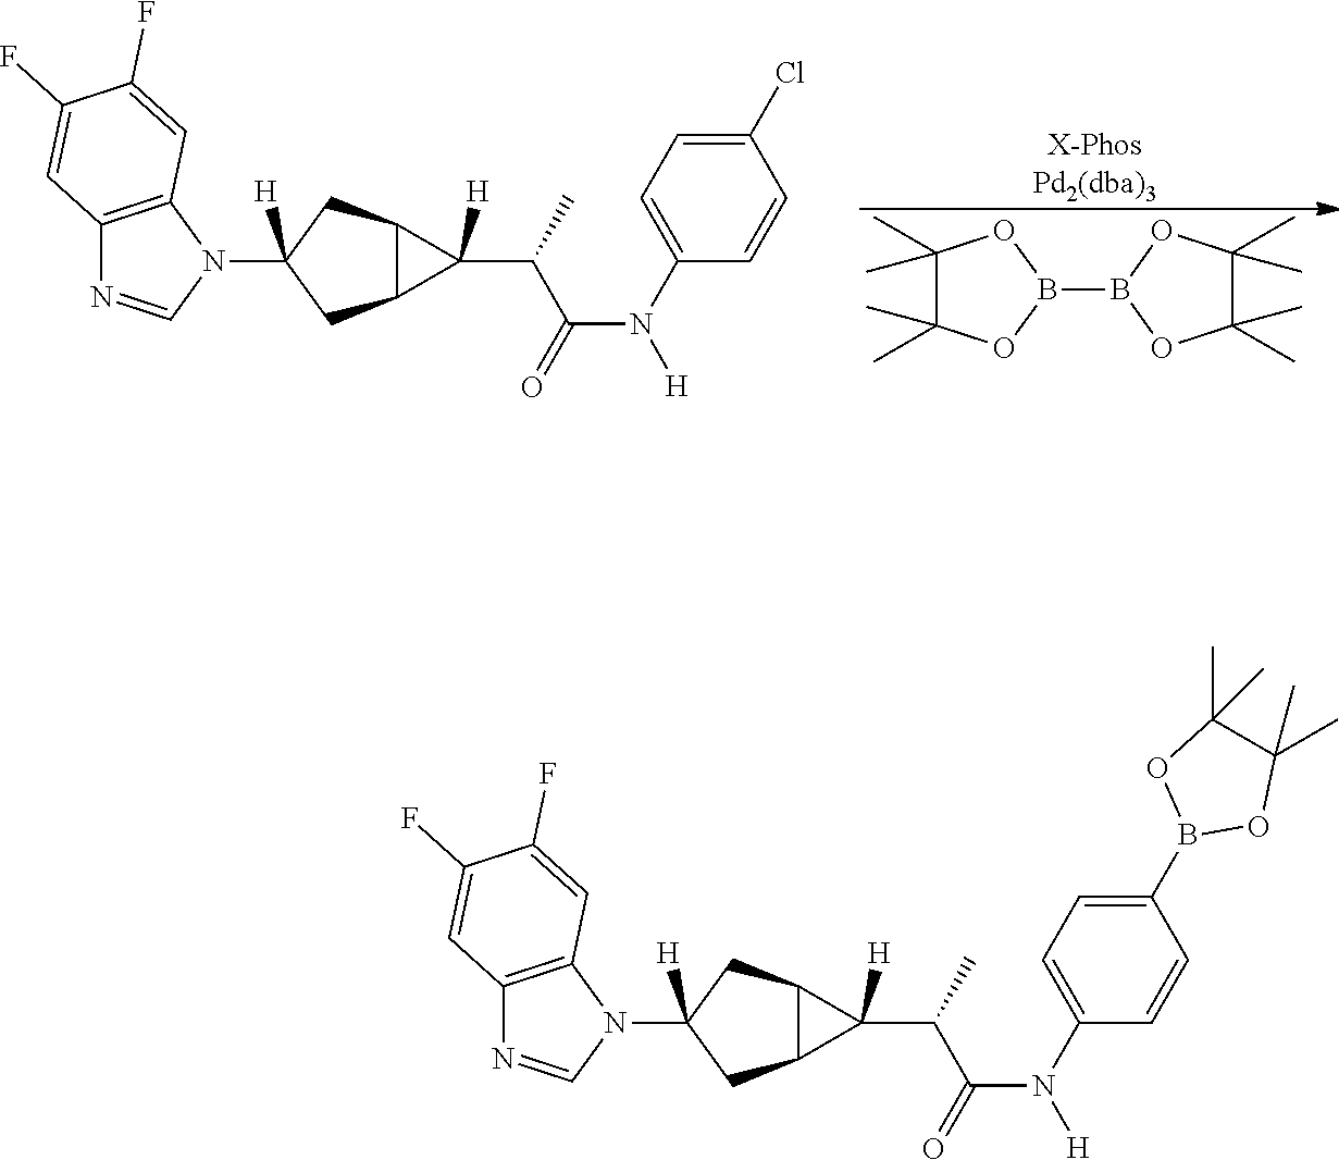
C12=C(N(C3([H])CC4C(C3)C4([H])C(C(=O)N([H])C3=CC=C(Cl)C=C3)C)C=N1)C=C(F)C(F)=C2.B1(B2OC(C)(C)C(C)(C)O2)OC(C)(C)C(C)(C)O1.C12=C(N(C3([H])CC4C(C3)C4([H])C(C(=O)N([H])C3=CC=C(B4OC(C)(C)C(C)(C)O4)C=C3)C)C=N1)C=C(F)C(F)=C2
